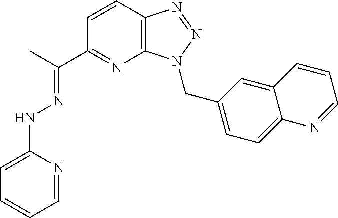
C(C)(C1=NC2=C(C=C1)N=NN2CC1=CC=C2C(=C1)C=CC=N2)=NNC1=CC=CC=N1
